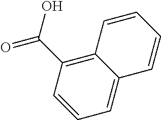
C1=CC=C2C(=C1C(O)=O)C=CC=C2
